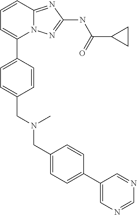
C1=CC2=NC(NC(C3CC3)=O)=NN2C(C2=CC=C(CN(CC3=CC=C(C4=CN=CN=C4)C=C3)C)C=C2)=C1
